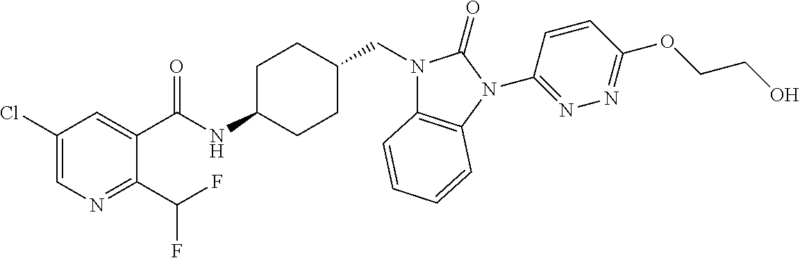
C1(Cl)=CN=C(C(F)F)C(C(NC2CCC(CN3C4=C(N(C5=NN=C(OCCO)C=C5)C3=O)C=CC=C4)CC2)=O)=C1
